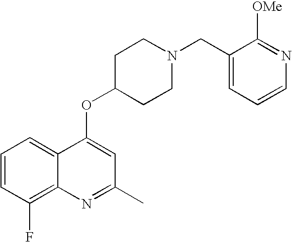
C1=CC(F)=C2C(=C1)C(OC1CCN(CC3=CC=CN=C3[OMe])CC1)=CC(C)=N2
